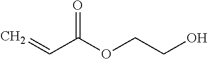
C=CC(OCCO)=O
